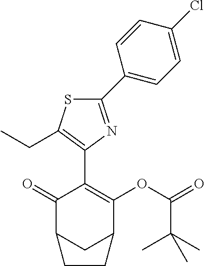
C1(C2=C(CC)SC(C3=CC=C(Cl)C=C3)=N2)=C(OC(=O)C(C)(C)C)C2CC(C1=O)CC2
